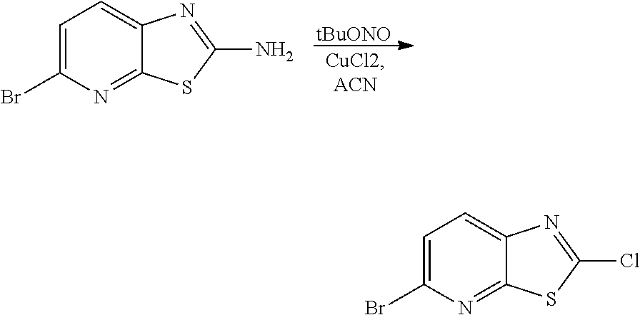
[tBuONO].C1=C(Br)N=C2C(=C1)N=C(N)S2.C1=C(Br)N=C2C(=C1)N=C(Cl)S2
